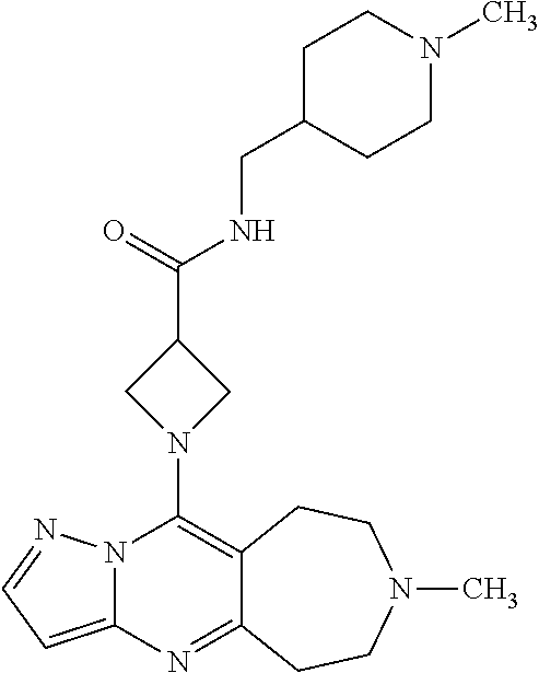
N12C(=CC=N1)N=C1C(=C2N2CC(C(=O)NCC3CCN(C)CC3)C2)CCN(C)CC1
